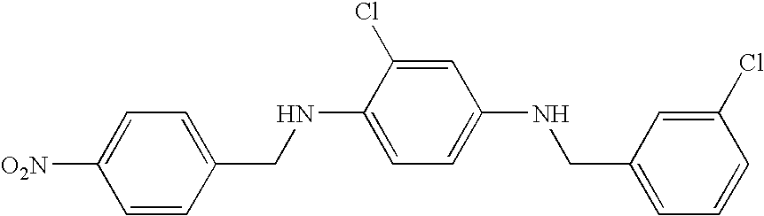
C1=C([O2N])C=CC(CNC2=CC=C(NCC3=CC=CC(Cl)=C3)C=C2Cl)=C1
